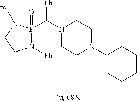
N1([Ph])P(=O)(C(N2CCN(C3CCCCC3)CC2)[Ph])N([Ph])CC1
